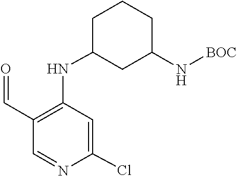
C1(C=O)=C(NC2CCCC(N[BOC])C2)C=C(Cl)N=C1
